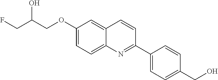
C1(OCC(CF)O)=CC=C2C(=C1)C=CC(C1=CC=C(CO)C=C1)=N2
